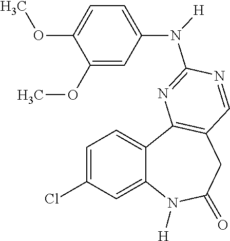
C1=C(Cl)C=C2C(=C1)C1=C(CC(=O)N2[H])C=NC(N([H])C2=CC=C(OC)C(OC)=C2)=N1
